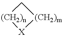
[X]1[(CH2)m]C[(CH2)n]1
